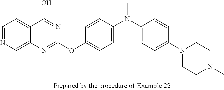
C1=NC=C2C(=C1)C(O)=NC(OC1=CC=C(N(C3=CC=C(N4CCN(C)CC4)C=C3)C)C=C1)=N2
